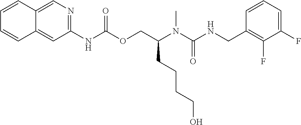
C1=CC(CNC(N(C(COC(NC2=NC=C3C(=C2)C=CC=C3)=O)CCCCO)C)=O)=C(F)C(F)=C1
